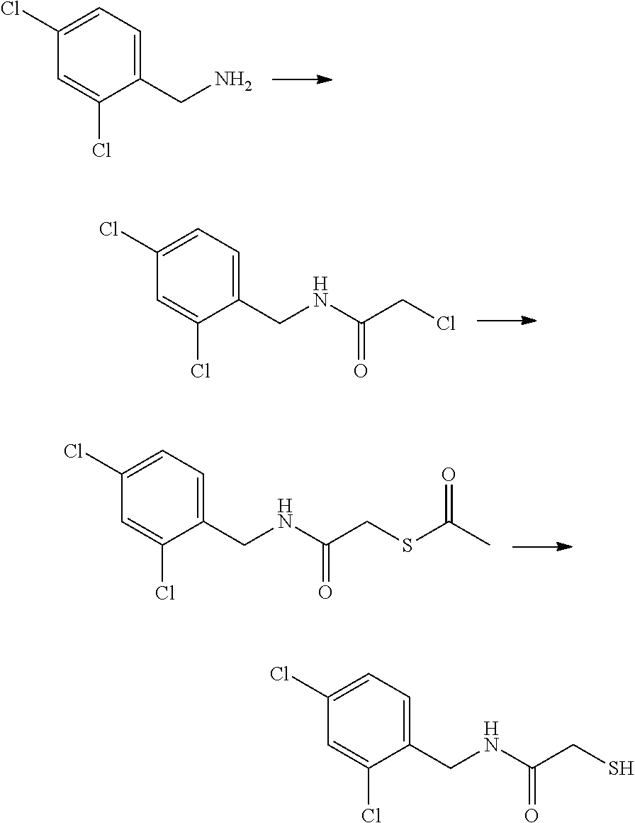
C1(Cl)=CC=C(CN)C(Cl)=C1.C1(Cl)=CC=C(CNC(CCl)=O)C(Cl)=C1.C1(Cl)=CC=C(CNC(CSC(C)=O)=O)C(Cl)=C1.C1(Cl)=CC=C(CNC(CS)=O)C(Cl)=C1
